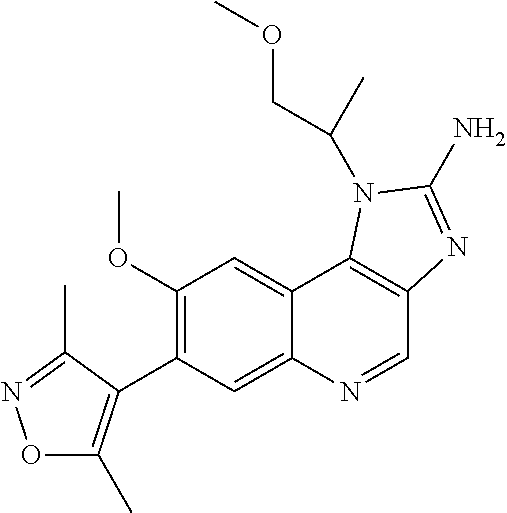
C1(OC)=C(C2=C(C)ON=C2C)C=C2C(=C1)C1=C(C=N2)N=C(N)N1C(C)COC
